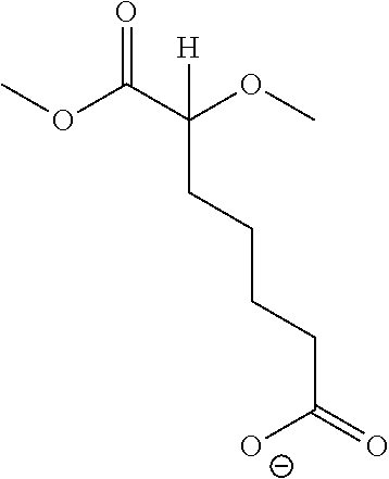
COC(C(OC)([H])CCCCC(=O)[O-])=O
